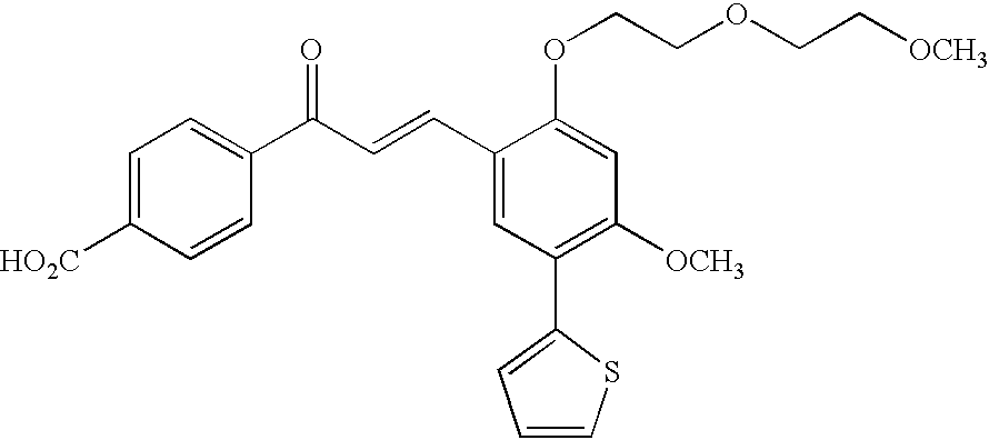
C1=C([HO2C])C=CC(C(=O)C=CC2=CC(C3=CC=CS3)=C([OCH3])C=C2OCCOCC[OCH3])=C1
